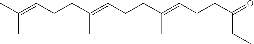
CC(=CCCC(=CCCC(=CCCC(=O)CC)C)C)C
